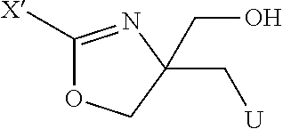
C1([X])=NC(C[U])(CO)CO1
